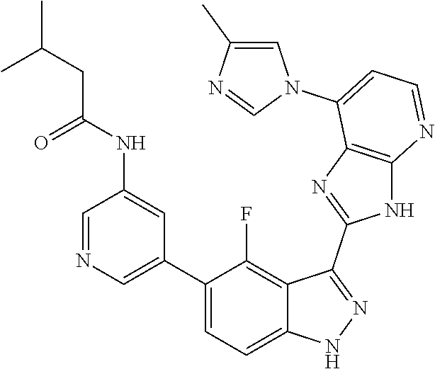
C1=NC=C(C2=CC=C3C(=C2F)C(C2=NC4=C(N2)N=CC=C4N2C=C(C)N=C2)=NN3)C=C1NC(=O)CC(C)C
